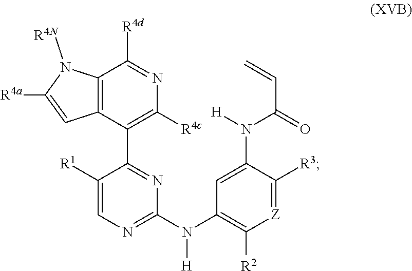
C12=C(C(C3=NC(N(C4=C([R2])[Z]=C([R3])C(N(C(=O)C=C)[H])=C4)[H])=NC=C3[R1])=C([R4c])N=C1[R4d])C=C([R4a])N2[R4N]
